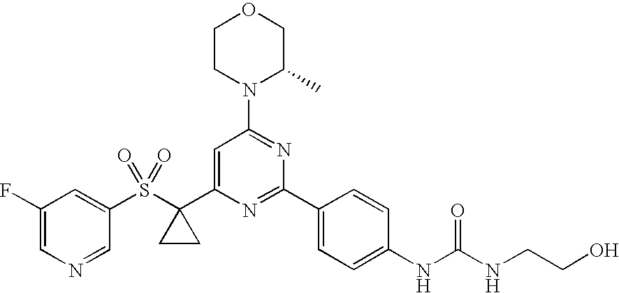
C1(S(C2(C3=CC(N4C(C)COCC4)=NC(C4=CC=C(NC(NCCO)=O)C=C4)=N3)CC2)(=O)=O)=CC(F)=CN=C1
